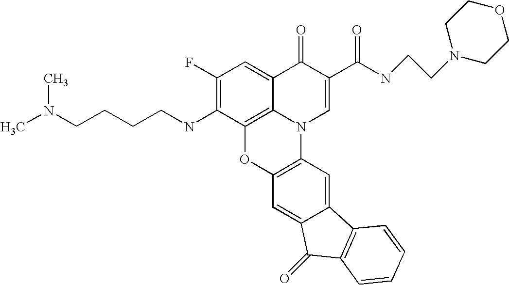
C1(F)=C(NCCCCN(C)C)C2=C3C(=C1)C(=O)C(C(NCCN1CCOCC1)=O)=CN3C1=C(O2)C=C2C(=C1)C1=C(C2=O)C=CC=C1
